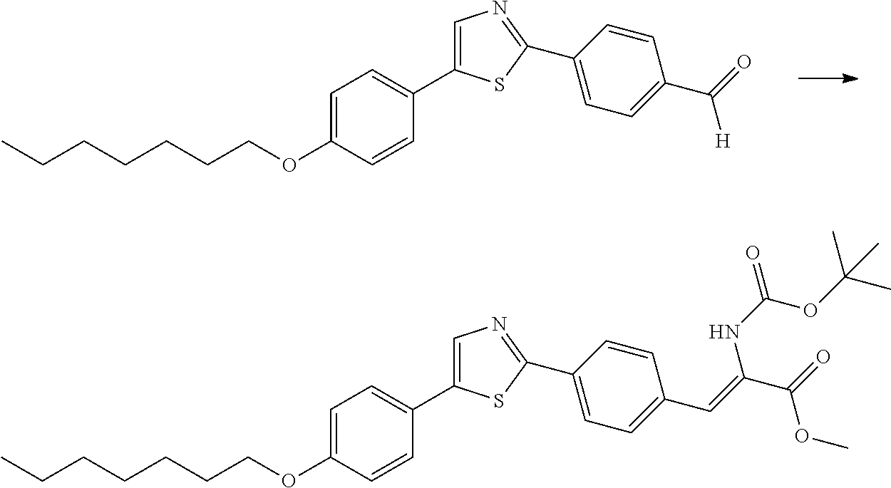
C1=C(OCCCCCCC)C=CC(C2=CN=C(C3=CC=C(C(=O)[H])C=C3)S2)=C1.C1=C(OCCCCCCC)C=CC(C2=CN=C(C3=CC=C(C=C(C(OC)=O)NC(=O)OC(C)(C)C)C=C3)S2)=C1
